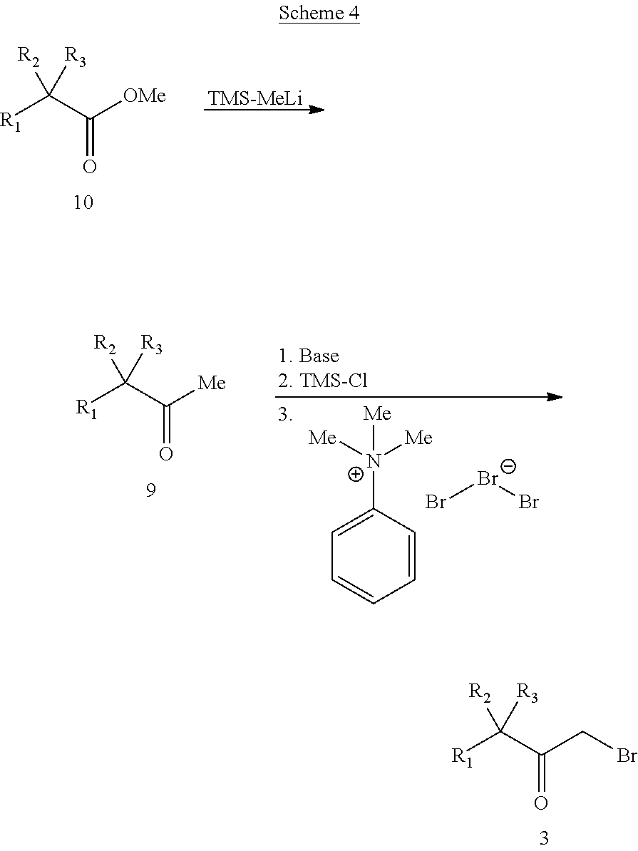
[R1]C(C(CBr)=O)([R2])[R3].[R1]C(C([Me])=O)([R2])[R3].C1=CC([N+]([Me])([Me])[Me])=CC=C1.Br[Br-]Br.[R1]C(C([OMe])=O)([R2])[R3].[TMS-MeLi]
